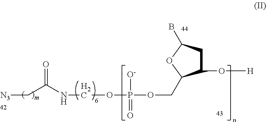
[N3]CC(NCOP([O-])(=O)OCC1C(O[H])CC(B)O1)=O
